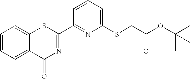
C1=CC=C(SCC(OC(C)(C)C)=O)N=C1C1=NC(=O)C2=CC=CC=C2S1
